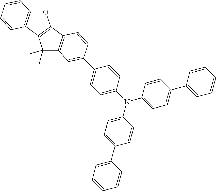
O1C2=C(C3=C1C1=C(C3(C)C)C=C(C3=CC=C(N(C4=CC=C(C5=CC=CC=C5)C=C4)C4=CC=C(C5=CC=CC=C5)C=C4)C=C3)C=C1)C=CC=C2
